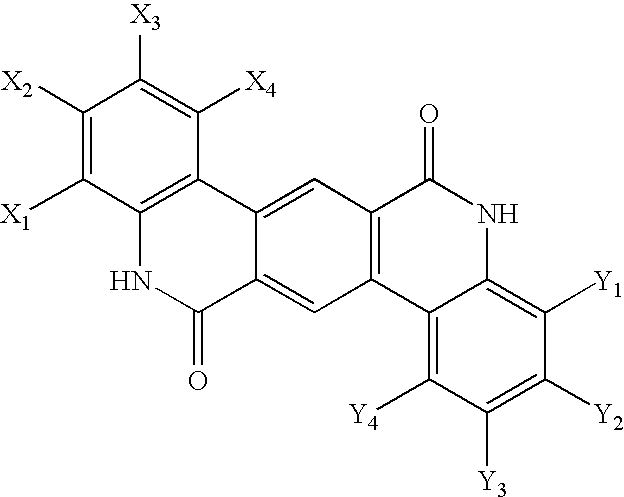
C1([X2])=C([X1])C2=C(C([X4])=C1[X3])C1=CC3=C(C=C1C(=O)N2)C1=C([Y4])C([Y3])=C([Y2])C([Y1])=C1NC3=O
